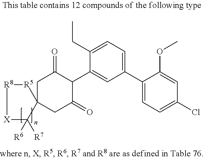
C1(C2=CC=C(Cl)C=C2OC)=CC=C(CC)C(C2C(=O)CC3(CC2=O)[R5][R8][X]C3([R6])[R7])=C1
